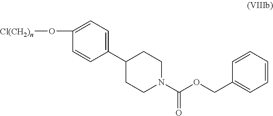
C1(O[Cl(CH2)n])=CC=C(C2CCN(C(OCC3=CC=CC=C3)=O)CC2)C=C1
